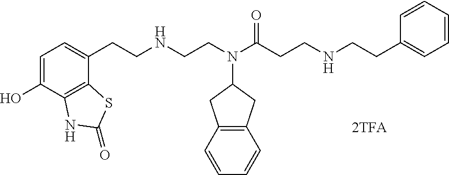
C1=C(O)C2=C(C(CCNCCN(C(CCNCCC3=CC=CC=C3)=O)C3CC4=C(C=CC=C4)C3)=C1)SC(=O)N2
